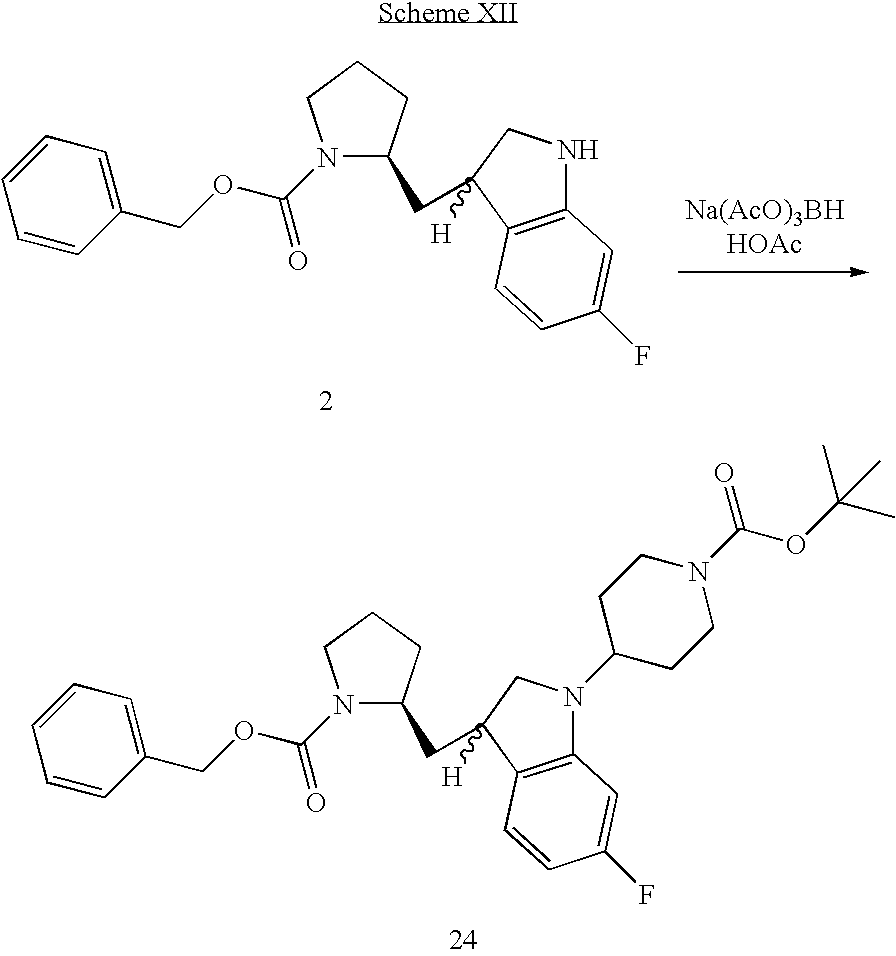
[Na(AcO)3BHHOAc].N1(C(OCC2=CC=CC=C2)=O)C(CC2([H])CNC3=C2C=CC(F)=C3)CCC1.N1(C(OCC2=CC=CC=C2)=O)C(CC2([H])CN(C3CCN(C(OC(C)(C)C)=O)CC3)C3=C2C=CC(F)=C3)CCC1
